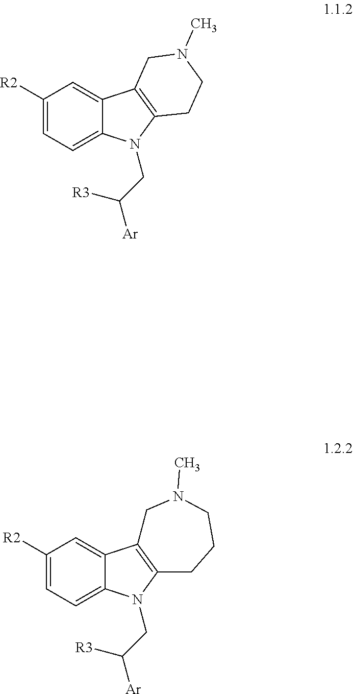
C1([R2])=CC=C2C(=C1)C1=C(N2CC([Ar])[R3])CCN(C)C1.C1([R2])=CC=C2C(=C1)C1=C(N2CC([R3])[Ar])CCCN(C)C1
